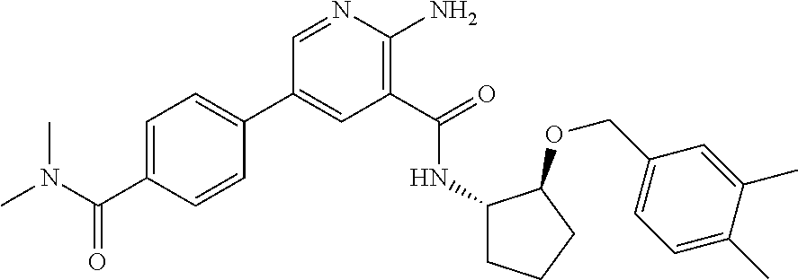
C1(C2=CC=C(C(N(C)C)=O)C=C2)=CC(C(=O)NC2CCCC2OCC2=CC=C(C)C(C)=C2)=C(N)N=C1
